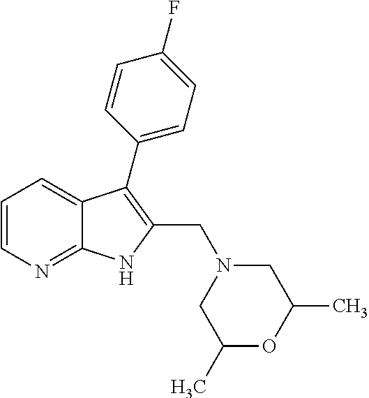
C1=CN=C2C(=C1)C(C1=CC=C(F)C=C1)=C(CN1CC(C)OC(C)C1)N2
